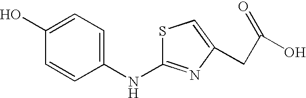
C1(O)=CC=C(NC2=NC(CC(O)=O)=CS2)C=C1
